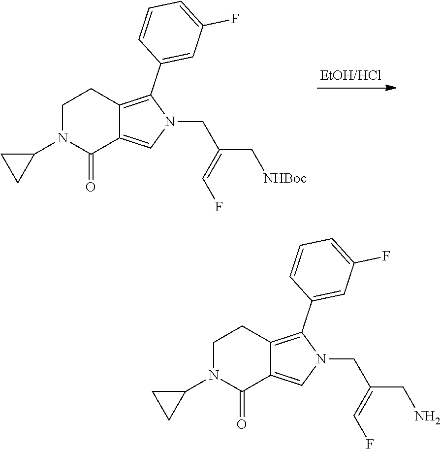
C1N(C2CC2)C(=O)C2=CN(CC(=CF)C[NHBoc])C(C3=CC(F)=CC=C3)=C2C1.C1N(C2CC2)C(=O)C2=CN(CC(=CF)CN)C(C3=CC(F)=CC=C3)=C2C1
